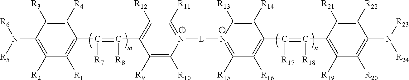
C1([R9])=C([R10])[N+]([L][N+]2=C([R15])C([R16])=C(C(=C(C3=C([R19])C([R20])=C(N([R23])[R24])C([R22])=C3[R21])[R18])[R17])C([R14])=C2[R13])=C([R11])C([R12])=C1C(=C([R7])C1=C([R1])C([R2])=C(N([R5])[R6])C([R3])=C1[R4])[R8]
